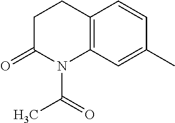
C1C(=O)N(C(=O)C)C2=C(C1)C=CC(C)=C2
